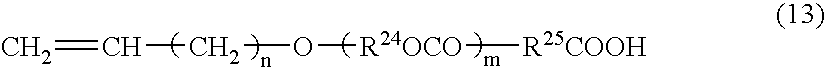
C=CCO[R24OCO][R25COOH]
